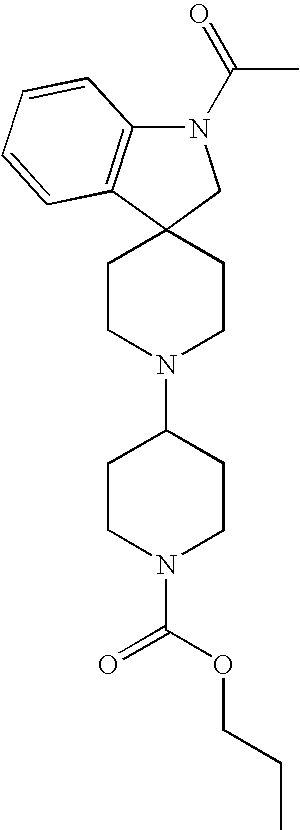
C1CN(C2CCN(C(OCCC)=O)CC2)CCC12CN(C(C)=O)C1=C2C=CC=C1
